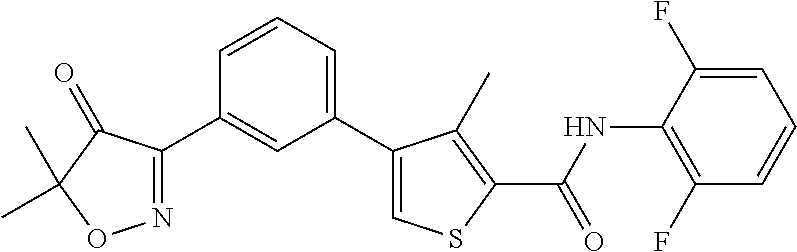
N1=C(C2=CC(C3=CSC(C(=O)NC4=C(F)C=CC=C4F)=C3C)=CC=C2)C(=O)C(C)(C)O1
